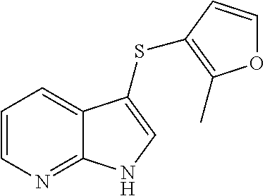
C1=CN=C2C(=C1)C(SC1=C(C)OC=C1)=CN2
